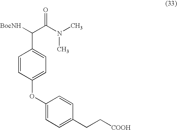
C(N(C)C)(C(C1=CC=C(OC2=CC=C(CC[COOH])C=C2)C=C1)[BocNH])=O
